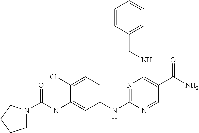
C1(N(C(=O)N2CCCC2)C)=CC(NC2=NC(NCC3=CC=CC=C3)=C(C(N)=O)C=N2)=CC=C1Cl
